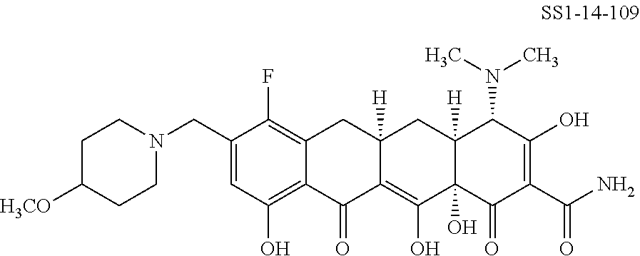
C1(CN2CCC([H3CO])CC2)=CC(O)=C2C(=C1F)CC1([H])C(=C(O)C3(O)C([H])(C1)C(N(C)C)C(O)=C(C(N)=O)C3=O)C2=O
